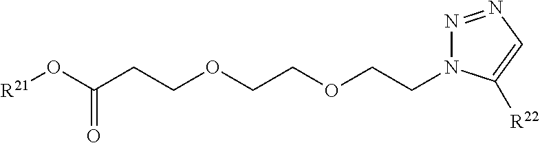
[R21]OC(=O)CCOCCOCCN1N=NC=C1[R22]
